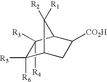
C1([R4])([R3])C([R5])([R6])C2CC([CO2H])C1C2([R2])[R1]
